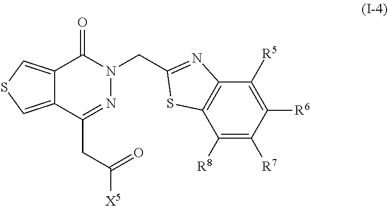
O=C1N(CC2=NC3=C(S2)C([R8])=C([R7])C([R6])=C3[R5])N=C(CC([X5])=O)C2=CSC=C12
